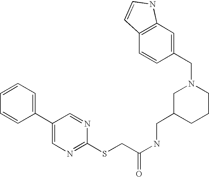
C1=CC=C(C2=CN=C(SCC(NCC3CCCN(CC4=CC5=C(C=C4)C=CN5)C3)=O)N=C2)C=C1
